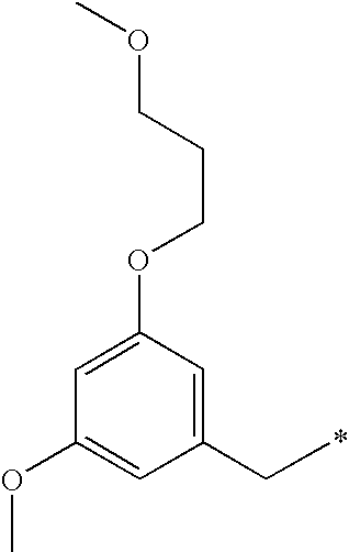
C1(CC)=CC(OCCCOC)=CC(OC)=C1
